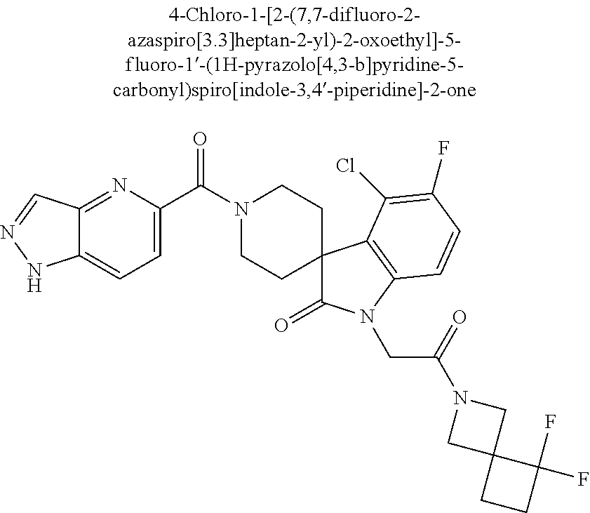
C12=NC(C(N3CCC4(C(=O)N(CC(N5CC6(C(F)(F)CC6)C5)=O)C5=C4C(Cl)=C(F)C=C5)CC3)=O)=CC=C1NN=C2
